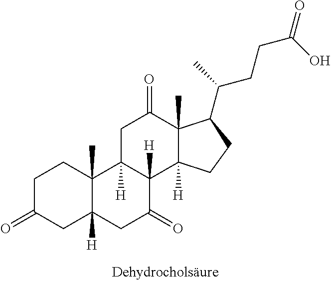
C1C(=O)CC2([H])C(C)(C1)C1([H])C([H])(C(=O)C2)C2([H])C(C)(C(=O)C1)C(C(C)CCC(O)=O)CC2
